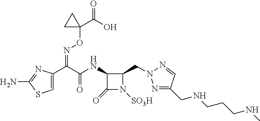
C1(NC(C(C2=CSC(N)=N2)=NOC2(C(=O)O)CC2)=O)C(=O)N([SO3H])C1CN1N=C(CNCCCNC)C=N1
